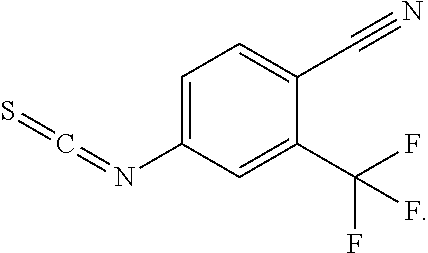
C1=C(N=C=S)C=C(C(F)(F)F)C(C#N)=C1
